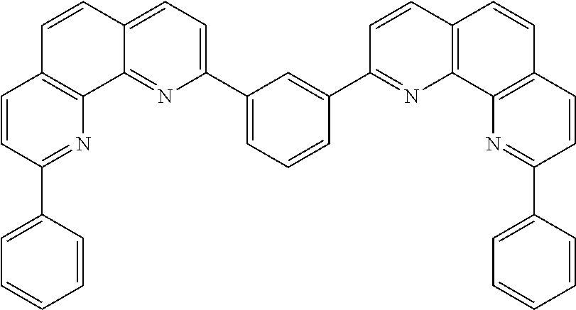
C1=CC(C2=NC3=C(C=C2)C=CC2=CC=C(C4=CC=CC(C5=NC6=C(C=C5)C=CC5=C6N=C(C6=CC=CC=C6)C=C5)=C4)N=C32)=CC=C1
